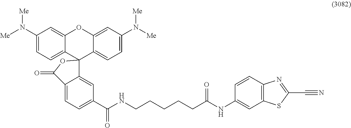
C1(N([Me])[Me])=CC=C2C(=C1)OC1=CC(N([Me])[Me])=CC=C1C21C2=CC(C(NCCCCCC(NC3=CC4=C(C=C3)N=C(C#N)S4)=O)=O)=CC=C2C(=O)O1
